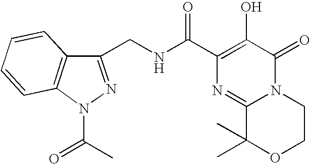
C(NC(C1=C(O)C(=O)N2C(=N1)C(C)(C)OCC2)=O)C1=NN(C(C)=O)C2=C1C=CC=C2
